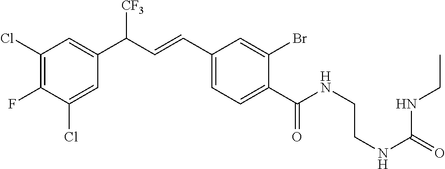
C1(Cl)=C(F)C(Cl)=CC(C(C=CC2=CC=C(C(NCCNC(=O)NCC)=O)C(Br)=C2)[CF3])=C1
